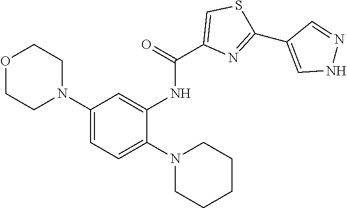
C1=C(N2CCOCC2)C=C(NC(C2=CSC(C3=CNN=C3)=N2)=O)C(N2CCCCC2)=C1
